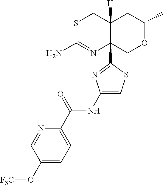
S1C(N)=NC2(C3=NC(NC(C4=CC=C(O[CF3])C=N4)=O)=CS3)C([H])(C1)CC(C)OC2
